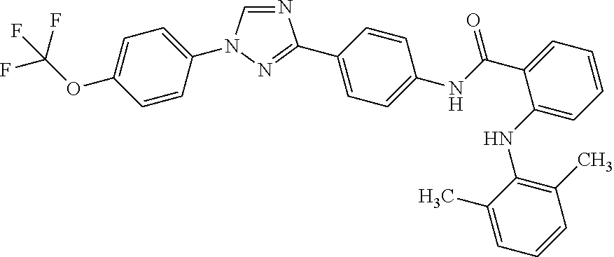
C1=NC(C2=CC=C(NC(C3=CC=CC=C3NC3=C(C)C=CC=C3C)=O)C=C2)=NN1C1=CC=C(OC(F)(F)F)C=C1
